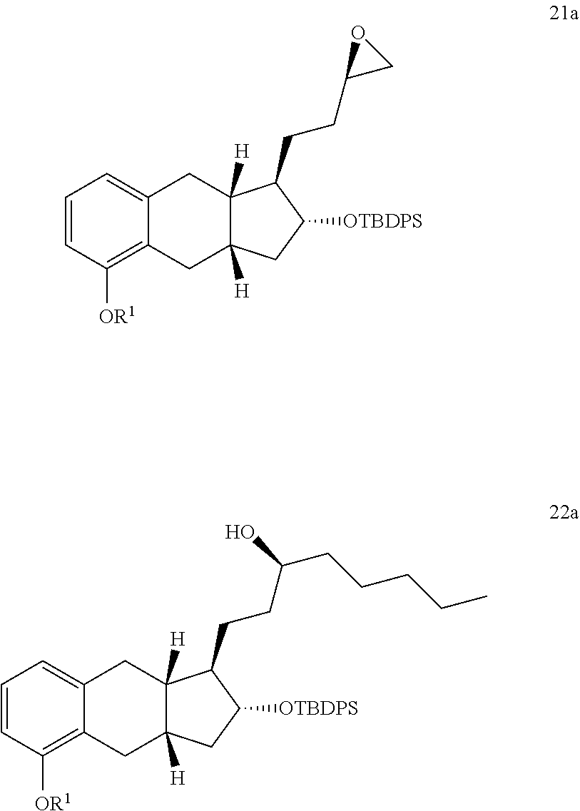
C1=CC([OR1])=C2C(=C1)CC1([H])C([H])(C2)CC([OTBDPS])C1CCC1OC1.C1=CC([OR1])=C2C(=C1)CC1([H])C([H])(C2)CC([OTBDPS])C1CCC(CCCCC)O
